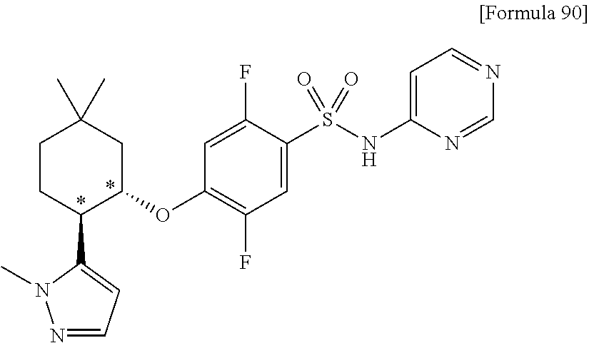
C1=C(C2C(OC3=C(F)C=C(S(=O)(=O)NC4=CC=NC=N4)C(F)=C3)CC(C)(C)CC2)N(C)N=C1
